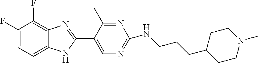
C1(F)=CC=C2C(=C1F)N=C(C1=CN=C(NCCCC3CCN(C)CC3)N=C1C)N2
